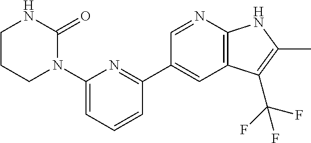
N1(C2=CC=CC(C3=CC4=C(N=C3)NC(C)=C4C(F)(F)F)=N2)C(=O)NCCC1
